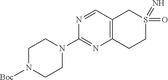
C1=NC(N2CCN([Boc])CC2)=NC2=C1CS(=O)(=N)CC2
